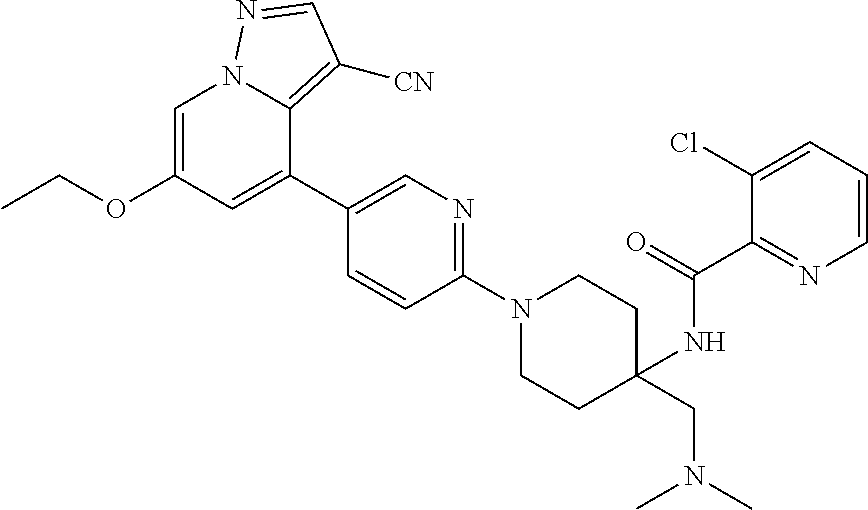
C12=C([CN])C=NN1C=C(OCC)C=C2C1=CN=C(N2CCC(NC(C3=NC=CC=C3Cl)=O)(CN(C)C)CC2)C=C1
